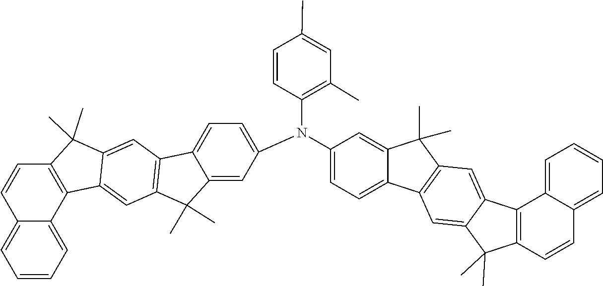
C1(N(C2=CC=C3C4=C(C(C)(C)C3=C2)C=C2C(=C4)C(C)(C)C3=C2C2=CC=CC=C2C=C3)C2=CC=C3C(=C2)C(C)(C)C2=C3C=C3C(=C2)C2=C(C3(C)C)C=CC3=CC=CC=C23)=C(C)C=C(C)C=C1
